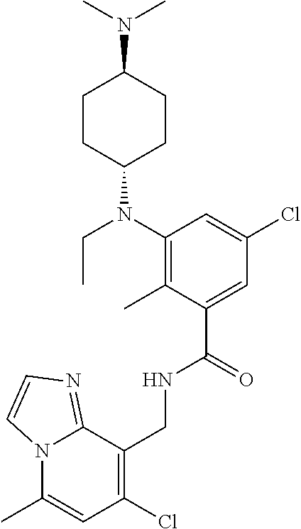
C1(CNC(C2=CC(Cl)=CC(N(C3CCC(N(C)C)CC3)CC)=C2C)=O)=C(Cl)C=C(C)N2C1=NC=C2
